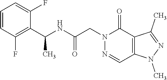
C1=CC(F)=C(C(NC(CN2C(=O)C3=C(C=N2)N(C)N=C3C)=O)C)C(F)=C1
